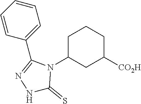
C1=CC(C2=NNC(=S)N2C2CC([CO2H])CCC2)=CC=C1
